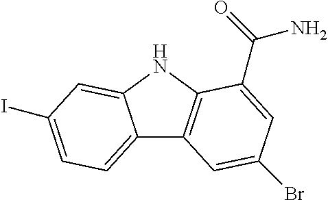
C12=CC=C(I)C=C1NC1=C2C=C(Br)C=C1C(=O)N
